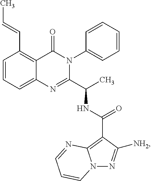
C1(C=CC)=C2C(=CC=C1)N=C(C(C)NC(C1=C3N(N=C1[NH2])C=CC=N3)=O)N(C1=CC=CC=C1)C2=O
